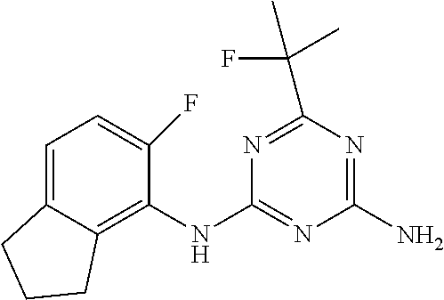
C1(NC2=NC(N)=NC(C(F)(C)C)=N2)=C2C(=CC=C1F)CCC2
